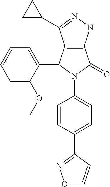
C12=C(NN=C1C1CC1)C(=O)N(C1=CC=C(C3=NOC=C3)C=C1)C2C1=CC=CC=C1OC
